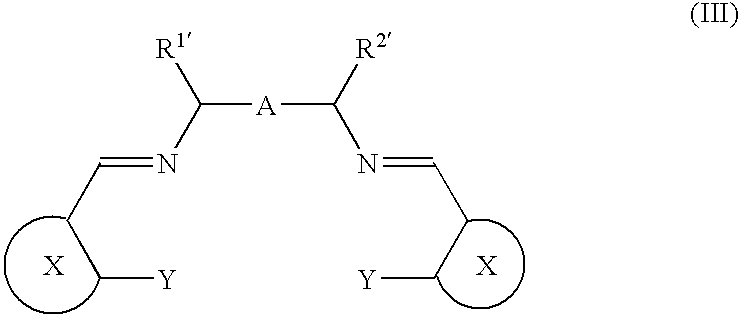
N(=CCC[Y])C([R1])[A]C([R2])N=CCC[Y].[X]
